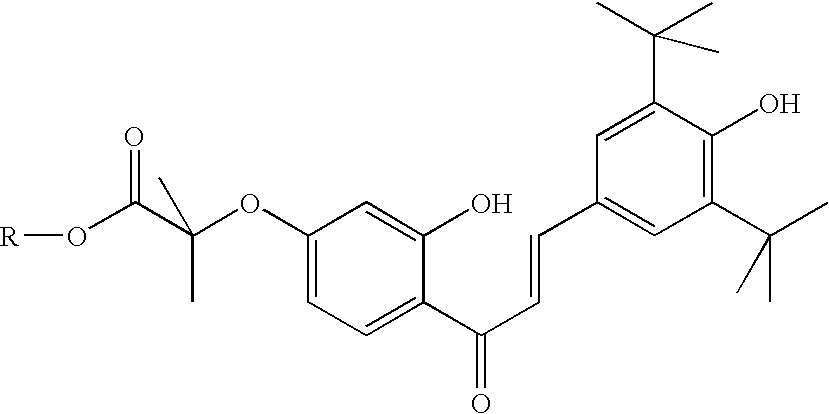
C1(OC(C(O[R])=O)(C)C)=CC=C(C(C=CC2=CC(C(C)(C)C)=C(O)C(C(C)(C)C)=C2)=O)C(O)=C1
